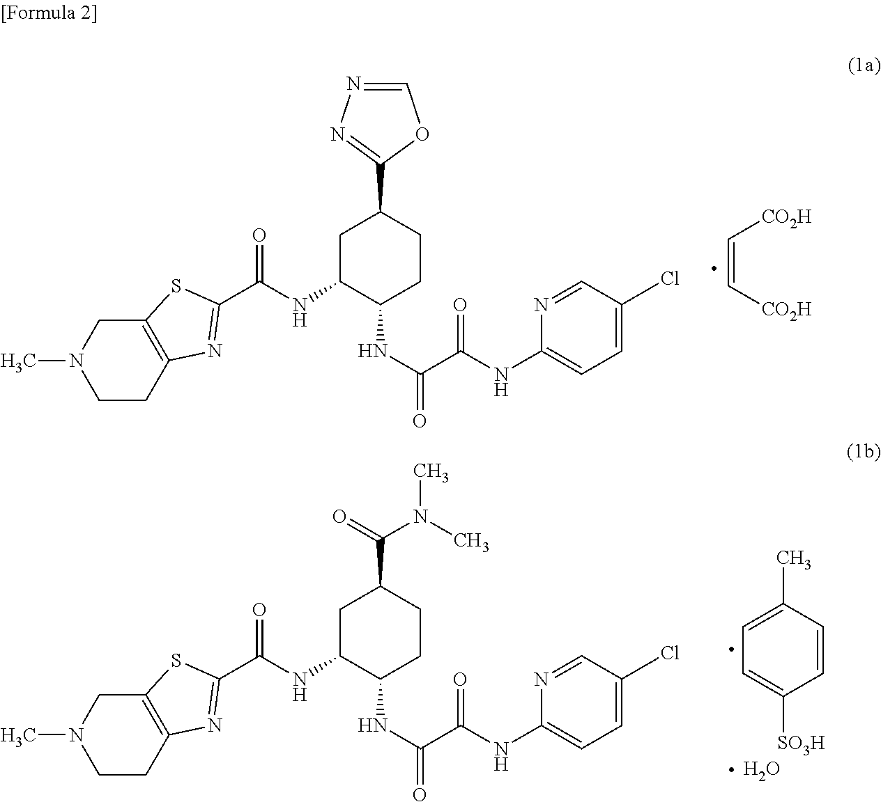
C1C(NC(=O)C2=NC3=C(CN(C)CC3)S2)C(NC(=O)C(NC2=CC=C(Cl)C=N2)=O)CCC1C1=NN=CO1.C(=C[CO2H])[CO2H].C1C(NC(=O)C2=NC3=C(CN(C)CC3)S2)C(NC(=O)C(NC2=CC=C(Cl)C=N2)=O)CCC1C(=O)N(C)C.C1=CC(C)=CC=C1[SO3H].O
